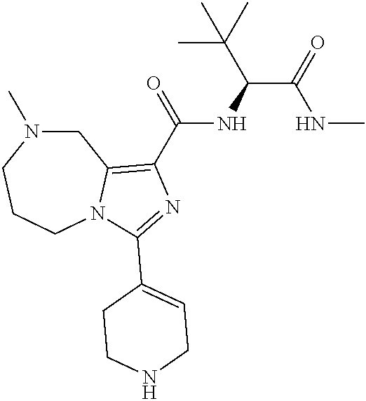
C1N(C)CCCN2C1=C(C(=O)NC(C(=O)NC)C(C)(C)C)N=C2C1=CCNCC1
